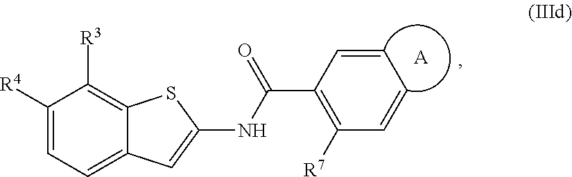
C1([R4])=CC=C2C(=C1[R3])SC(NC(=O)C1=C([R7])C=CC=C1)=C2.[A]
